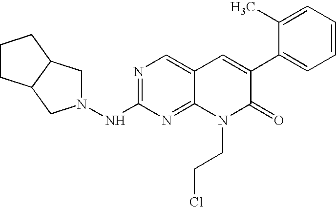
N1=C(NN2CC3C(C2)CCC3)N=C2C(=C1)C=C(C1=CC=CC=C1C)C(=O)N2CCCl
